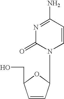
N1=C(N)C=CN(C2C=CC(CO)O2)C1=O
